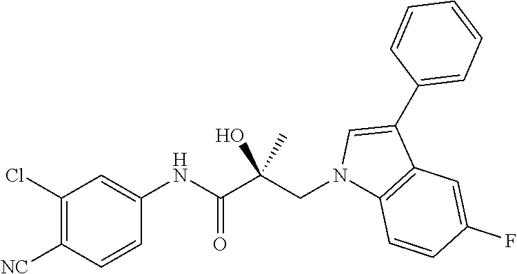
C1(Cl)=C([NC])C=CC(NC(=O)C(CN2C3=C(C(C4=CC=CC=C4)=C2)C=C(F)C=C3)(O)C)=C1
